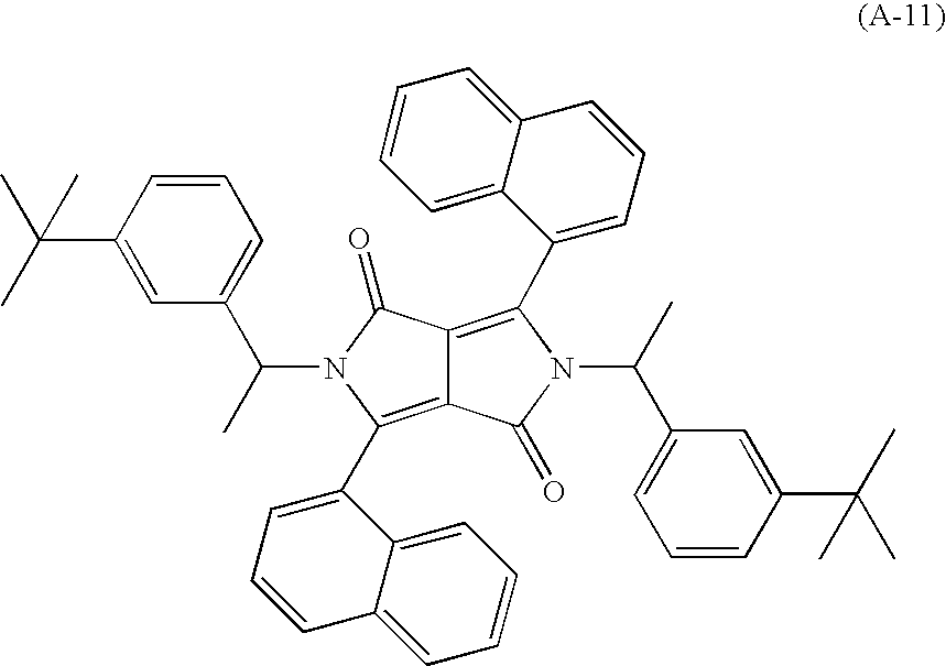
C12=C(C3=CC=CC4=CC=CC=C34)N(C(C3=CC=CC(C(C)(C)C)=C3)C)C(=O)C1=C(C1=CC=CC3=CC=CC=C13)N(C(C1=CC=CC(C(C)(C)C)=C1)C)C2=O
